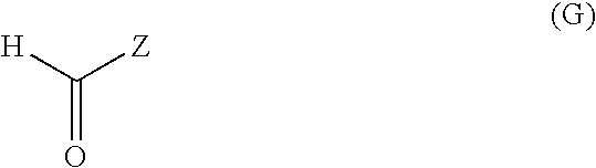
C(=O)([H])[Z]
